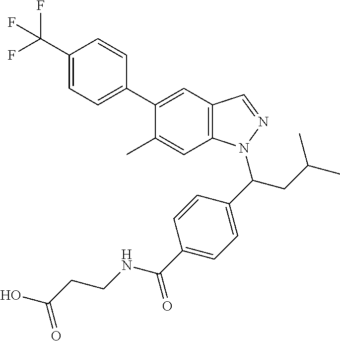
C12=C(C=C(C3=CC=C(C(F)(F)F)C=C3)C(C)=C1)C=NN2C(C1=CC=C(C(NCCC(O)=O)=O)C=C1)CC(C)C
